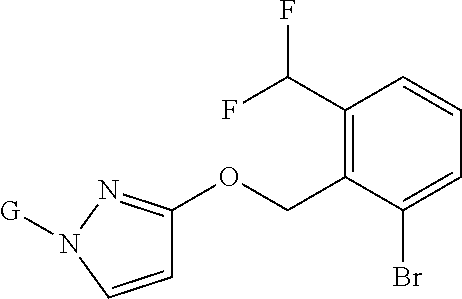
C1=CN([G])N=C1OCC1=C(C(F)F)C=CC=C1Br
